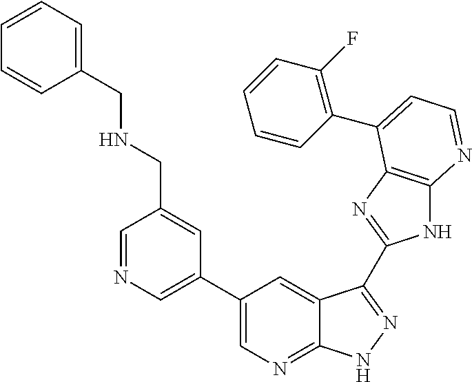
C1=NC=C(C2=CN=C3C(=C2)C(C2=NC4=C(N2)N=CC=C4C2=C(F)C=CC=C2)=NN3)C=C1CNCC1=CC=CC=C1
